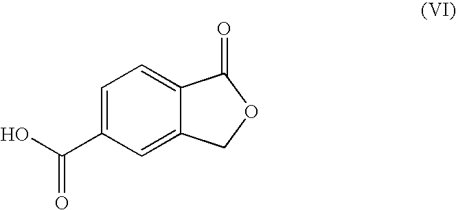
C1=C(C(O)=O)C=C2C(=C1)C(=O)OC2
